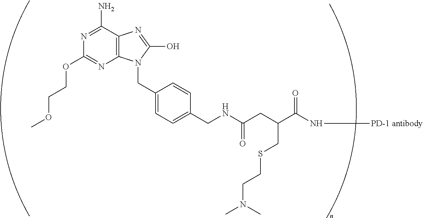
N1=C(N)C2=C(N=C1OCCOC)N(CC1=CC=C(CNC(CC(C(=O)N[PD-1 antibody])CSCCN(C)C)=O)C=C1)C(O)=N2
